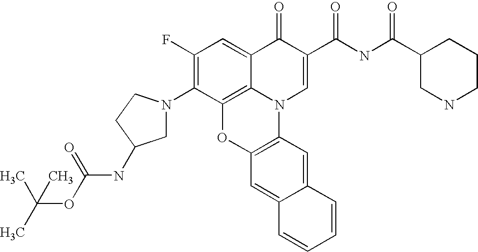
C1(F)=C(N2CC(NC(=O)OC(C)(C)C)CC2)C2=C3C(=C1)C(=O)C(C(NC(C1CNCCC1)=O)=O)=CN3C1=C(O2)C=C2C(=C1)C=CC=C2
